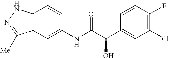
C12=C(C=C(NC(C(C3=CC(Cl)=C(F)C=C3)O)=O)C=C1)C([Me])=NN2
